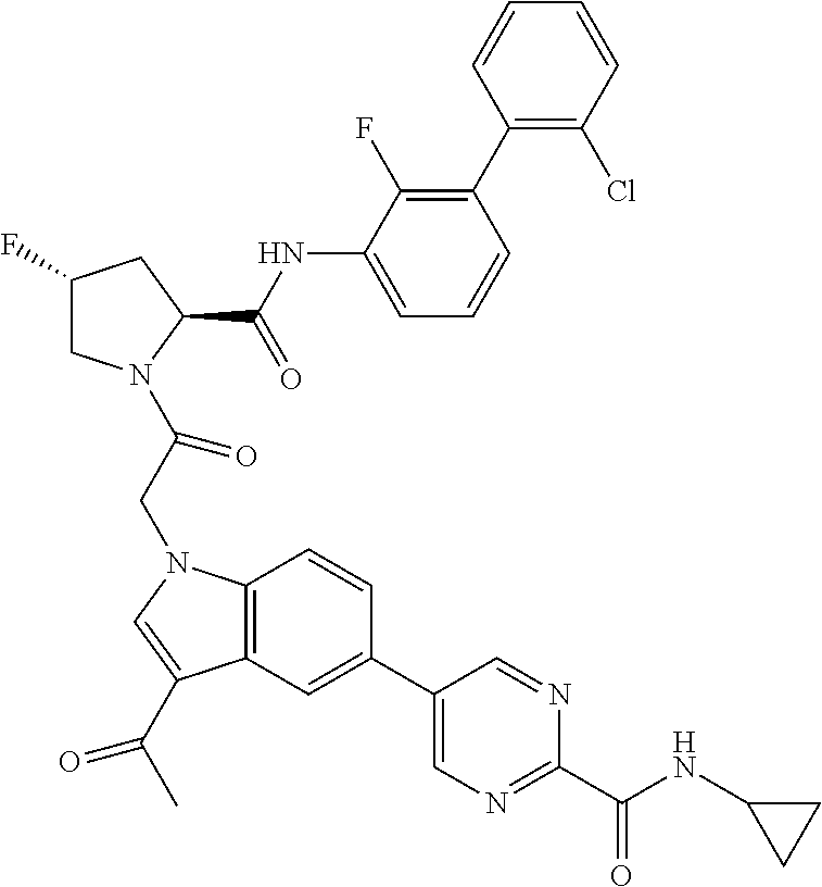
C1(F)CN(C(CN2C3=C(C(C(C)=O)=C2)C=C(C2=CN=C(C(NC4CC4)=O)N=C2)C=C3)=O)C(C(NC2=CC=CC(C3=C(Cl)C=CC=C3)=C2F)=O)C1
